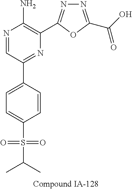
N1=CC(C2=CC=C(S(C(C)C)(=O)=O)C=C2)=NC(C2=NN=C(C(O)=O)O2)=C1N
